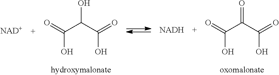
[NAD+].C(=O)(C(C(=O)O)O)O.[NADH].C(=O)(C(C(=O)O)=O)O
